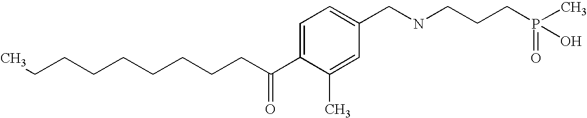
C(CCCCCCCC(C1=CC=C(CNCCCP(C)(=O)O)C=C1C)=O)C
